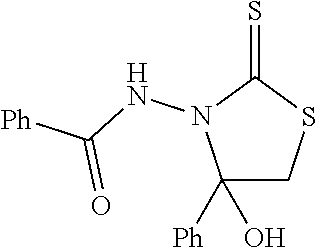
C1([Ph])(O)CSC(=S)N1NC([Ph])=O
